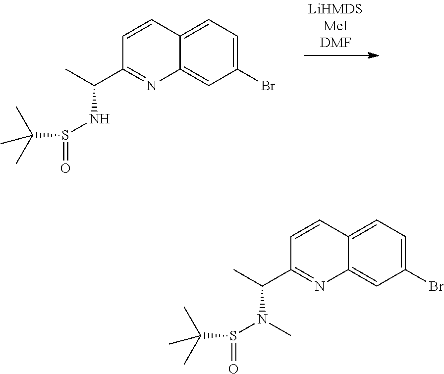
C1(Br)=CC=C2C(=C1)N=C(C(NS(=O)C(C)(C)C)C)C=C2.C1(Br)=CC=C2C(=C1)N=C(C(N(S(=O)C(C)(C)C)C)C)C=C2
